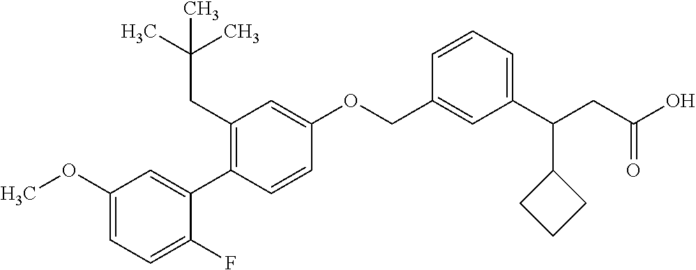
C1(OC)=CC=C(F)C(C2=C(CC(C)(C)C)C=C(OCC3=CC(C(CC(O)=O)C4CCC4)=CC=C3)C=C2)=C1
